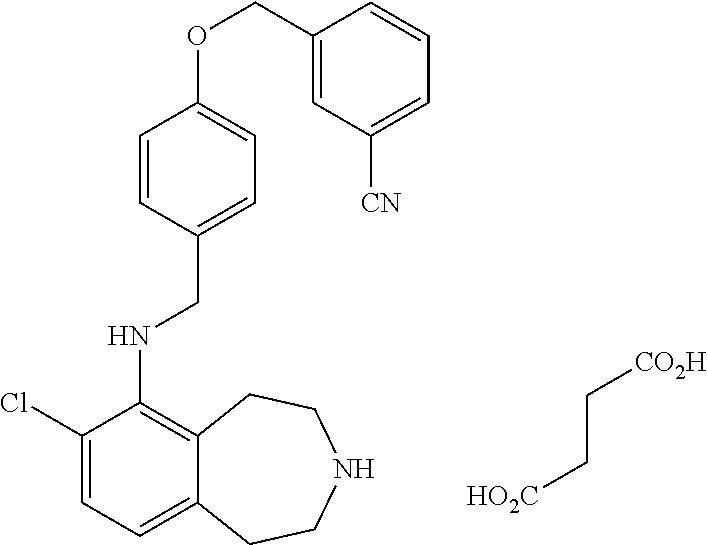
C(C[HO2C])[CO2H].C1=CC(CNC2=C3C(=CC=C2Cl)CCNCC3)=CC=C1OCC1=CC([CN])=CC=C1
